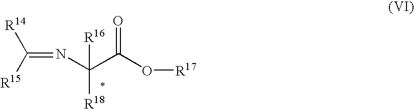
[R14]C([R15])=NC(C(O[R17])=O)([R16])[R18]
